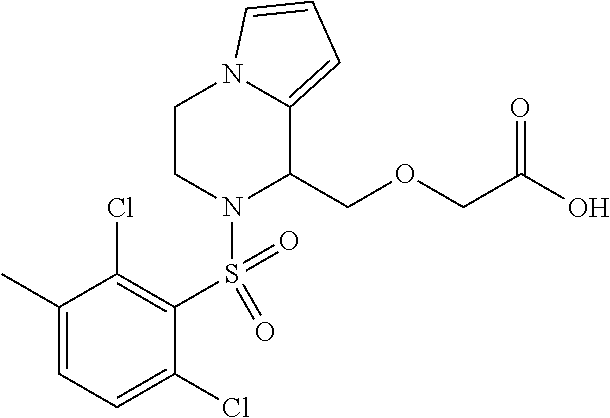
C1(C)=CC=C(Cl)C(S(=O)(=O)N2C(COCC(O)=O)C3=CC=CN3CC2)=C1Cl
